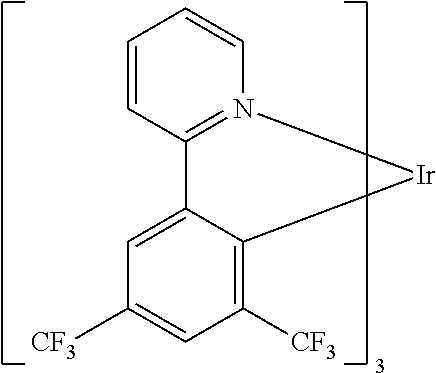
C12=N(C=CC=C1)[Ir]C1=C([CF3])C=C([CF3])C=C21
